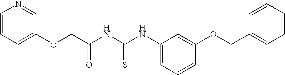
C1=C(NC(NC(COC2=CC=CN=C2)=O)=S)C=C(OCC2=CC=CC=C2)C=C1
